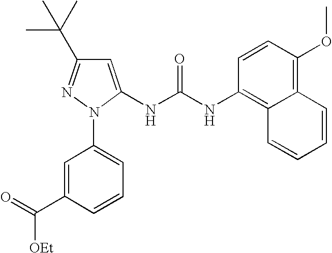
C(C1=CC(N2C(NC(NC3=C4C(=C(OC)C=C3)C=CC=C4)=O)=CC(C(C)(C)C)=N2)=CC=C1)([OEt])=O
